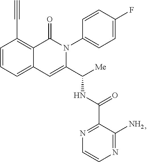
C1=CC=C2C(=C1C#C)C(=O)N(C1=CC=C(F)C=C1)C(C([Me])NC(=O)C1=NC=CN=C1N)=C2
